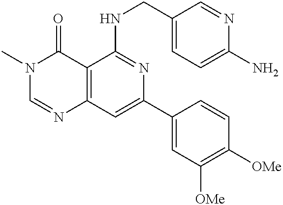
C12=C(C=C(C3=CC([OMe])=C([OMe])C=C3)N=C1NCC1=CC=C(N)N=C1)N=CN(C)C2=O
